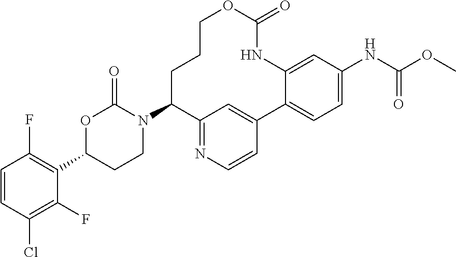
C1=CC(Cl)=C(F)C(C2CCN(C3CCCOC(=O)NC4=CC(NC(OC)=O)=CC=C4C4=CC3=NC=C4)C(=O)O2)=C1F
